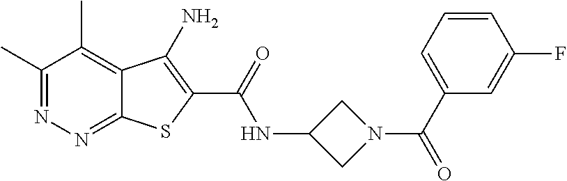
C1(C)=NN=C2C(=C1C)C(N)=C(C(=O)NC1CN(C(=O)C3=CC=CC(F)=C3)C1)S2
